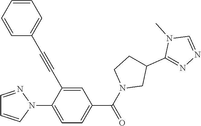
C1=NN(C2=CC=C(C(N3CC(C4=NN=CN4C)CC3)=O)C=C2C#CC2=CC=CC=C2)C=C1
